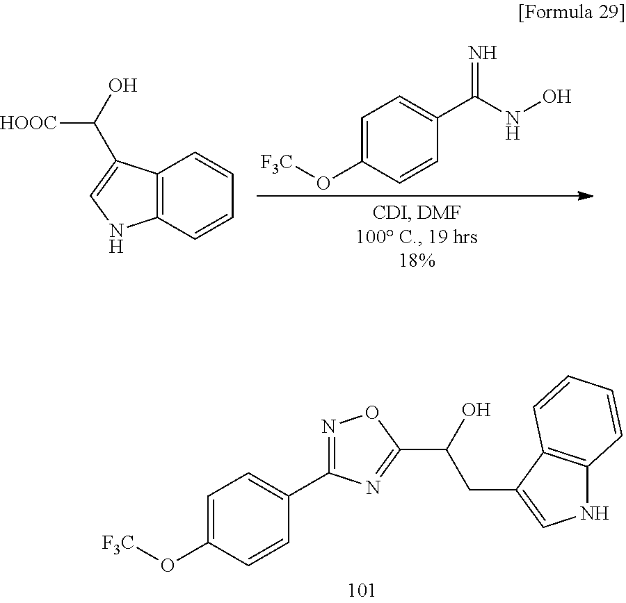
[F3C]OC1=CC=C(C2=NOC(C(CC3=CNC4=C3C=CC=C4)O)=N2)C=C1.[F3C]OC1=CC=C(C(NO)=N)C=C1.C12=C(C=CC=C1)NC=C2C(O)[HOOC]
